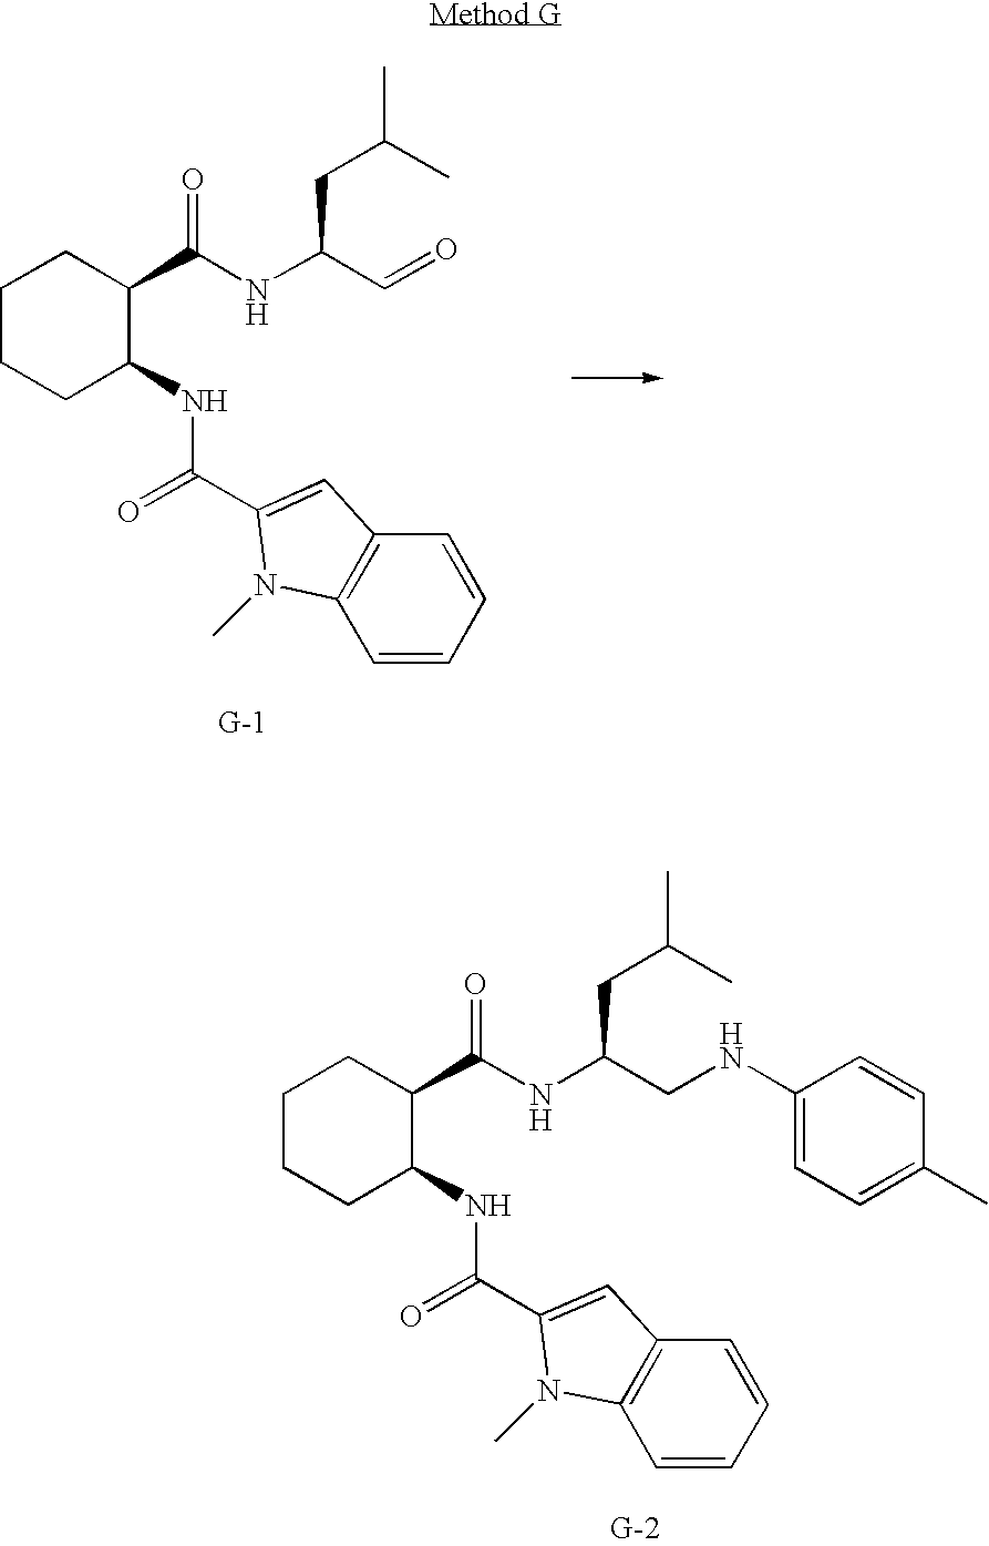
C1CCC(NC(=O)C2=CC3=C(N2C)C=CC=C3)C(C(=O)NC(C=O)CC(C)C)C1.C1CCC(NC(=O)C2=CC3=C(N2C)C=CC=C3)C(C(=O)NC(CNC2=CC=C(C)C=C2)CC(C)C)C1
